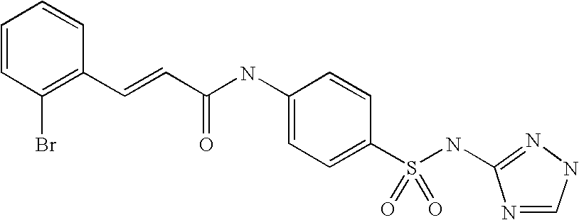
C1=CC(Br)=C(C=CC(NC2=CC=C(S(NC3=NNC=N3)(=O)=O)C=C2)=O)C=C1
